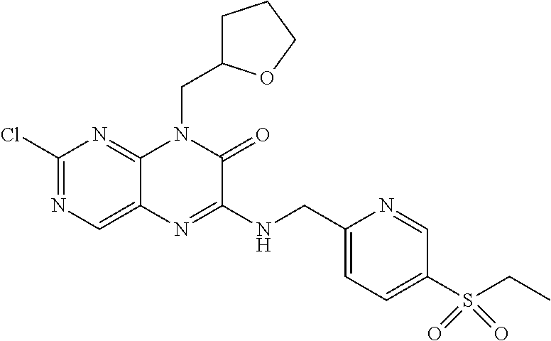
C1(Cl)=NC=C2C(=N1)N(CC1CCCO1)C(=O)C(NCC1=CC=C(S(CC)(=O)=O)C=N1)=N2
